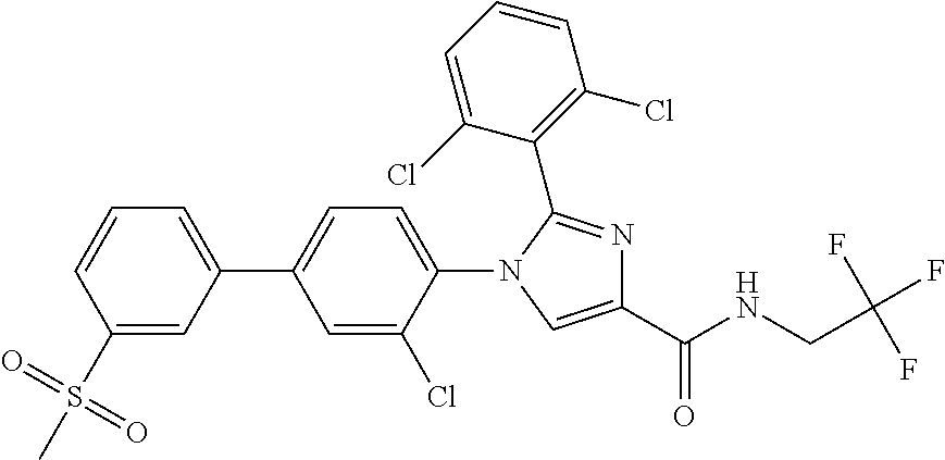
C1(S(=O)(=O)C)=CC(C2=CC=C(N3C=C(C(NCC(F)(F)F)=O)N=C3C3=C(Cl)C=CC=C3Cl)C(Cl)=C2)=CC=C1
